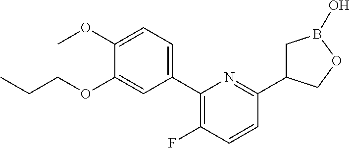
C1(C2=C(F)C=CC(C3CB(O)OC3)=N2)=CC=C(OC)C(OCCC)=C1
